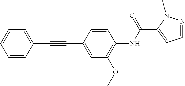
C1=CC=C(C#CC2=CC(OC)=C(NC(C3=CC=NN3C)=O)C=C2)C=C1
